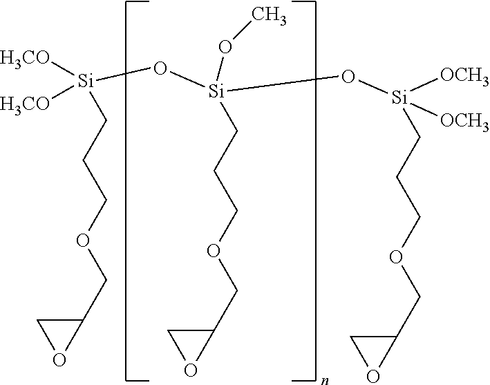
[Si]([H3CO])([H3CO])(CCCOCC1CO1)O[Si](O[Si]([OCH3])([OCH3])CCCOCC1CO1)(OC)CCCOCC1CO1
